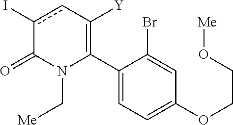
C1(C2=C([Y])cc(I)C(=O)N2C[Me])=CC=C(OCCO[Me])C=C1Br
